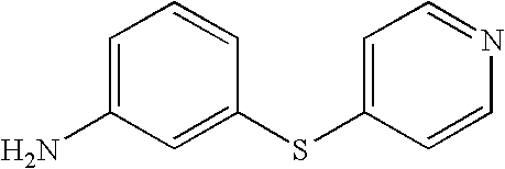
C1=C(N)C=C(SC2=CC=NC=C2)C=C1
